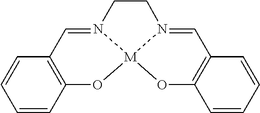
C1=CC2=C(C=C1)C=N1[M]3(O2)OC2=C(C=N3CC1)C=CC=C2
